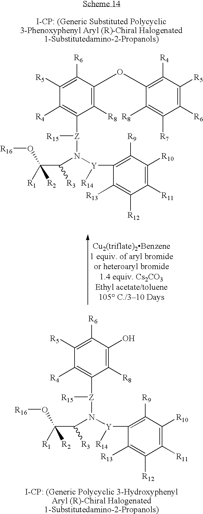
[Z](N([Y]([R14])C1=C([R9])C([R10])=C([R11])C([R12])=C1[R13])C(C([R1])([R2])O[R16])[R3])([R15])C1=C([R4])C([R5])=C([R6])C(OC2=C([R4])C([R5])=C([R6])C([R7])=C2[R8])=C1[R8].[Z](N([Y]([R14])C1=C([R9])C([R10])=C([R11])C([R12])=C1[R13])C(C([R1])([R2])O[R16])[R3])([R15])C1=C([R4])C([R5])=C([R6])C(O)=C1[R8]
